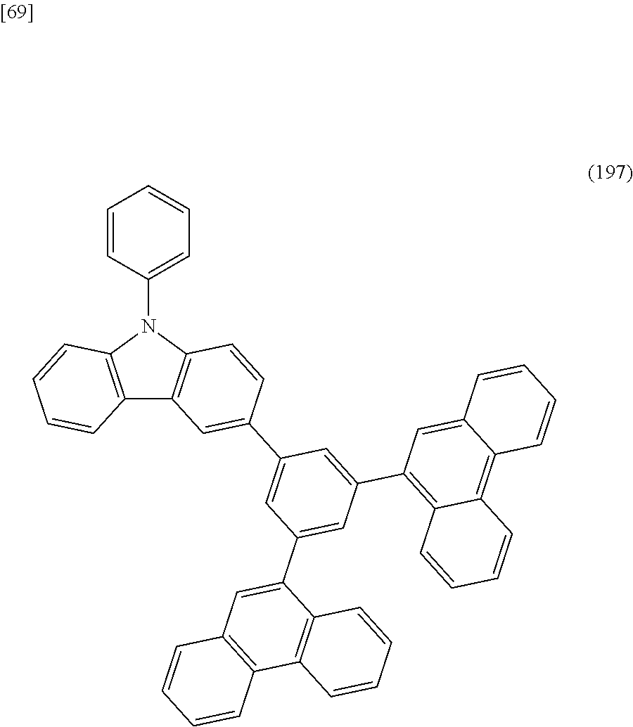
C12=C(N(C3=CC=CC=C3)C3=C1C=C(C1=CC(C4=CC5=C(C6=C4C=CC=C6)C=CC=C5)=CC(C4=C5C(=C6C(=C4)C=CC=C6)C=CC=C5)=C1)C=C3)C=CC=C2
